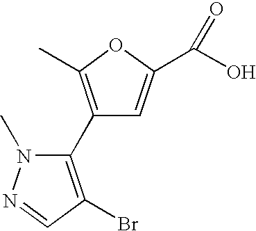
C1(C2=C(Br)C=NN2C)=C(C)OC(C(O)=O)=C1
